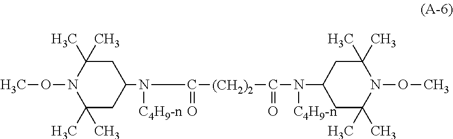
C(N([C4H9-n])C1CC(C)(C)N(OC)C(C)(C)C1)(=O)[(CH2)2]C(=O)N([C4H9-n])C1CC(C)(C)N(OC)C(C)(C)C1
